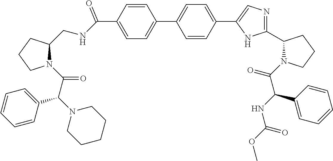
C1=CC(C(NCC2N(C(C(N3CCCCC3)C3=CC=CC=C3)=O)CCC2)=O)=CC=C1C1=CC=C(C2=CN=C(C3N(C(C(NC(OC)=O)C4=CC=CC=C4)=O)CCC3)N2)C=C1
